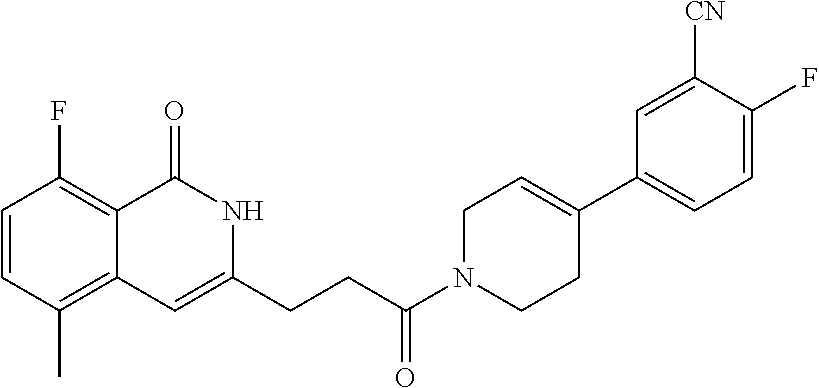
C1=CC(C)=C2C(=C1F)C(=O)NC(CCC(N1CCC(C3=CC=C(F)C([CN])=C3)=CC1)=O)=C2
